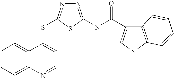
C1=CC=C2C(=C1)C(SC1=NN=C(NC(=O)C3=CNC4=C3C=CC=C4)S1)=CC=N2
